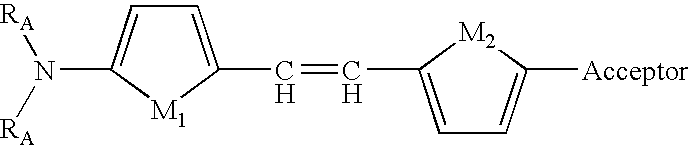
C1=C(C=CC2=CC=C([Acceptor])[M2]2)[M1]C(N([RA])[RA])=C1
